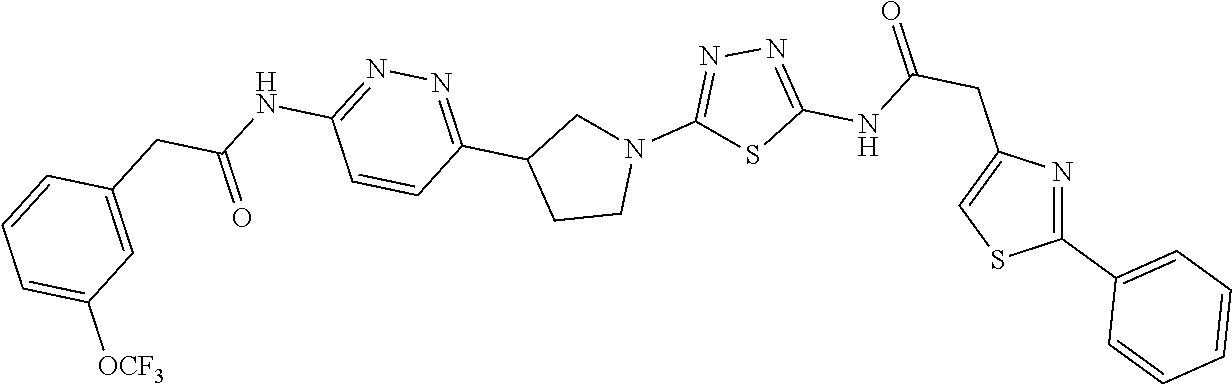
C1(C2=CC=CC=C2)=NC(CC(NC2=NN=C(N3CC(C4=NN=C(NC(CC5=CC([OCF3])=CC=C5)=O)C=C4)CC3)S2)=O)=CS1
